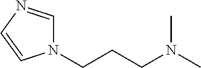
N1(CCCN(C)C)C=NC=C1
